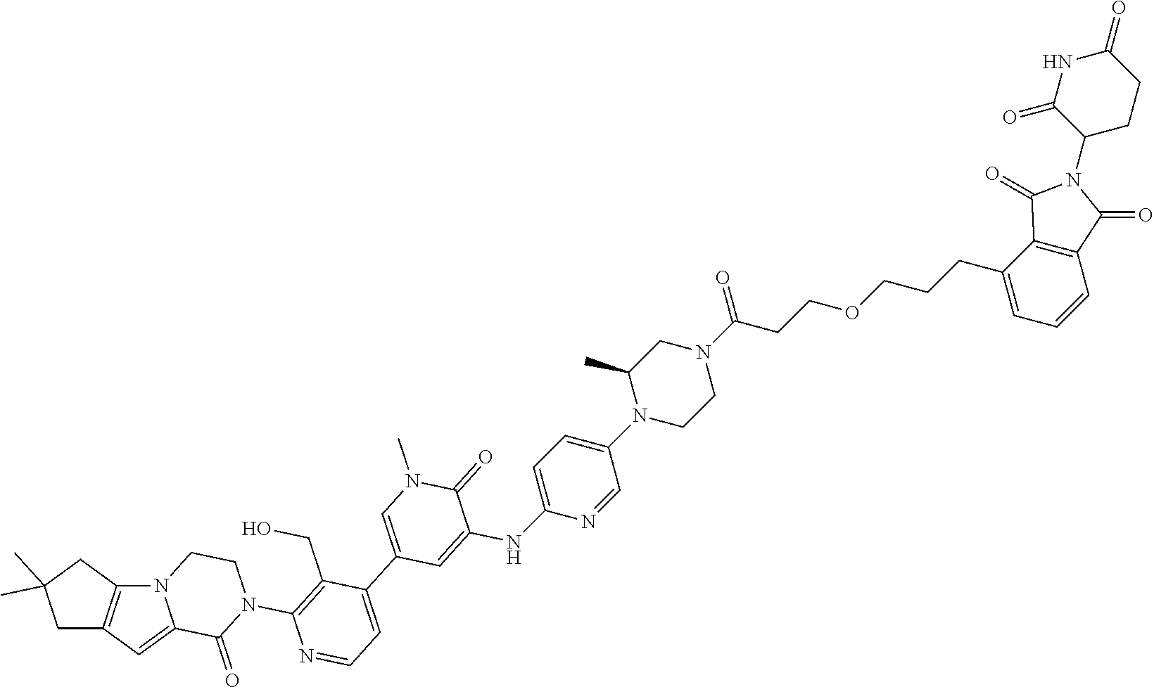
C12=C(CC(C)(C)C1)N1C(=C2)C(=O)N(C2=C(CO)C(C3=CN(C)C(=O)C(NC4=CC=C(N5C(C)CN(C(=O)CCOCCCC6=CC=CC7=C6C(=O)N(C6C(=O)NC(=O)CC6)C7=O)CC5)C=N4)=C3)=CC=N2)CC1
